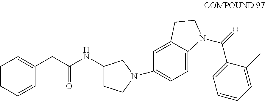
C1=CC=CC(CC(NC2CCN(C3=CC=C4C(=C3)CCN4C(=O)C3=CC=CC=C3C)C2)=O)=C1
